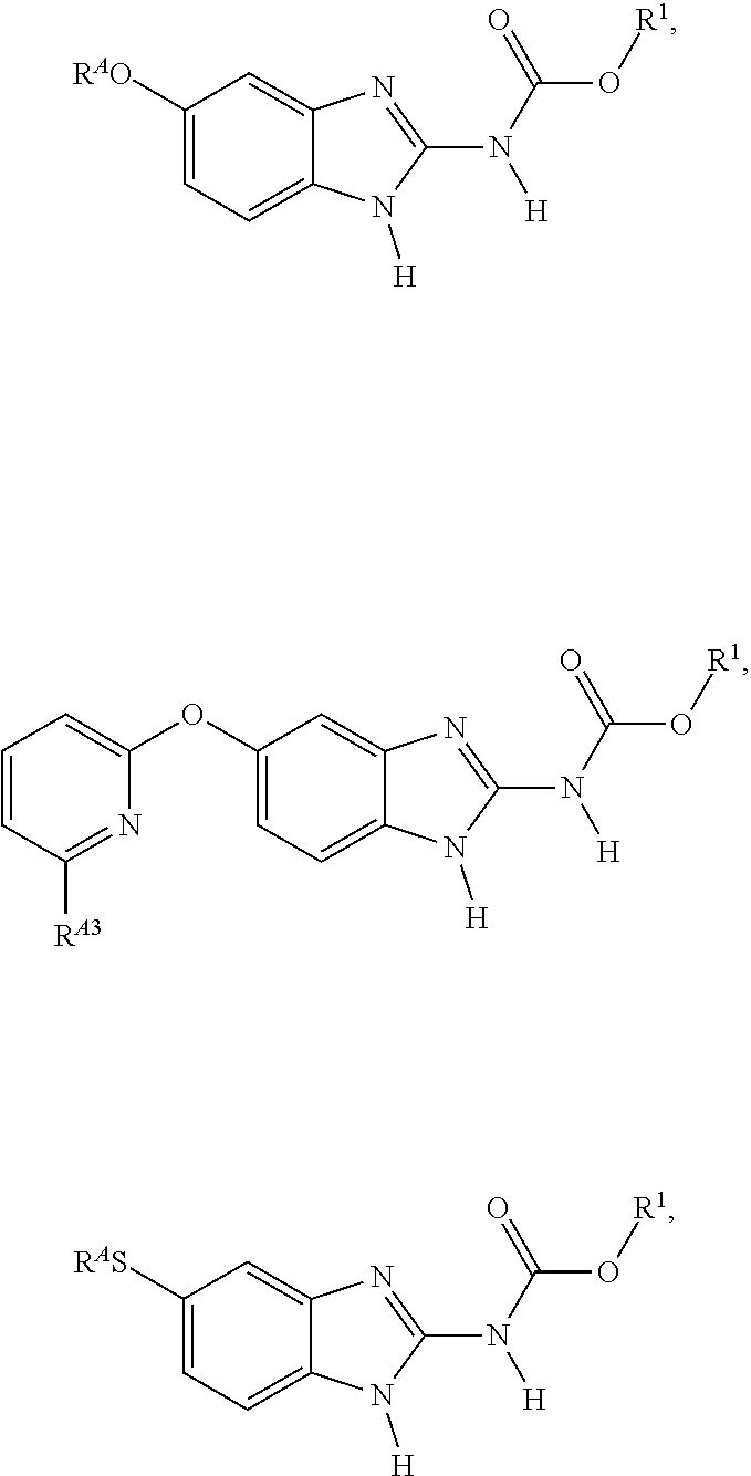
C1([RAO])=CC=C2C(=C1)N=C(N(C(=O)O[R1])[H])N2[H].C1(OC2=CC=CC([RA3])=N2)=CC=C2C(=C1)N=C(N(C(=O)O[R1])[H])N2[H].C1([RAS])=CC=C2C(=C1)N=C(N(C(=O)O[R1])[H])N2[H]
